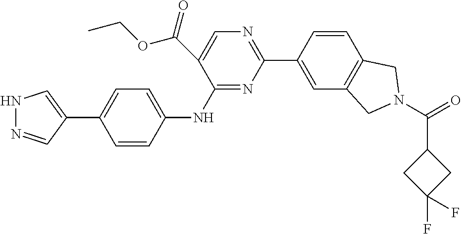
N1N=CC(C2=CC=C(NC3=NC(C4=CC5=C(C=C4)CN(C(=O)C4CC(F)(F)C4)C5)=NC=C3C(OCC)=O)C=C2)=C1
